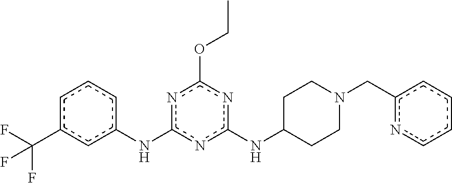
n1ccccc1CN1CCC(Nc2nc(Nc3cccc(C(F)(F)F)c3)nc(OCC)n2)CC1
